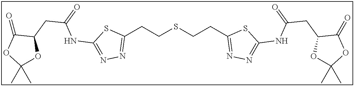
C1(CCSCCC2=NN=C(NC(CC3C(=O)OC(C)(C)O3)=O)S2)=NN=C(NC(=O)CC2C(=O)OC(C)(C)O2)S1
